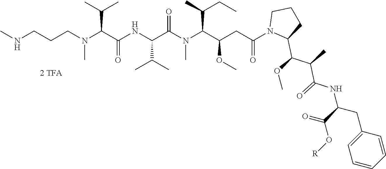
C(CN(C(C(NC(C(N(C(C(CC(N1C(C(OC)C(C)C(=O)NC(CC2=CC=CC=C2)C(=O)O[R])CCC1)=O)OC)C(CC)C)C)=O)C(C)C)=O)C(C)C)C)CNC
